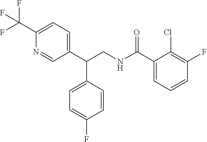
C1(C(NCC(C2=CC=C(C(F)(F)F)N=C2)C2=CC=C(F)C=C2)=O)=CC=CC(F)=C1Cl
